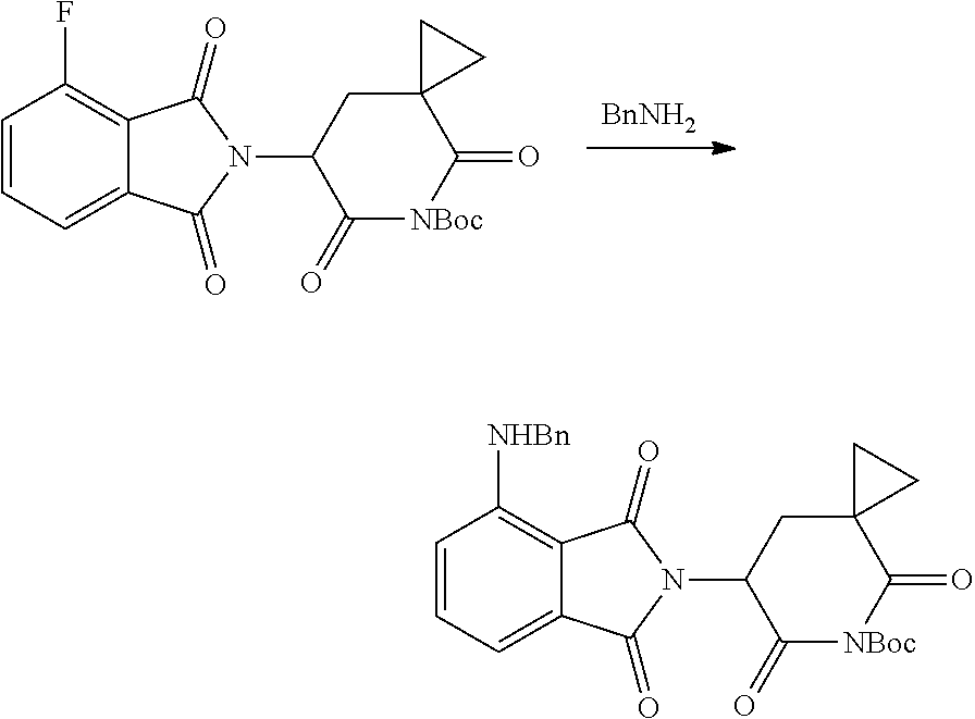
C1=C2C(=C([NHBn])C=C1)C(=O)N(C1C(=O)[NBoc]C(=O)C3(C1)CC3)C2=O.C1=C2C(=C(F)C=C1)C(=O)N(C1C(=O)[NBoc]C(=O)C3(C1)CC3)C2=O.[BnNH2]
